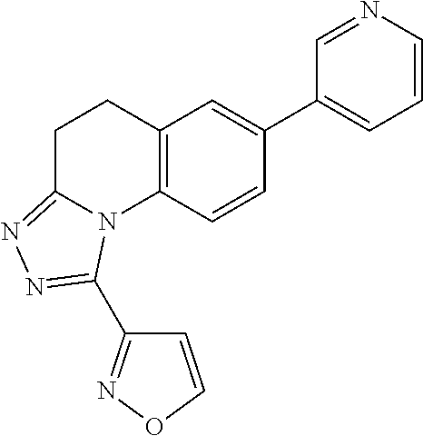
C1=CN=CC(C2=CC3=C(C=C2)N2C(=NN=C2C2=NOC=C2)CC3)=C1
